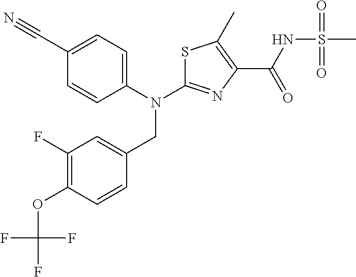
S1C(N(C2=CC=C(C#N)C=C2)CC2=CC(F)=C(OC(F)(F)F)C=C2)=NC(C(NS(=O)(=O)C)=O)=C1C
